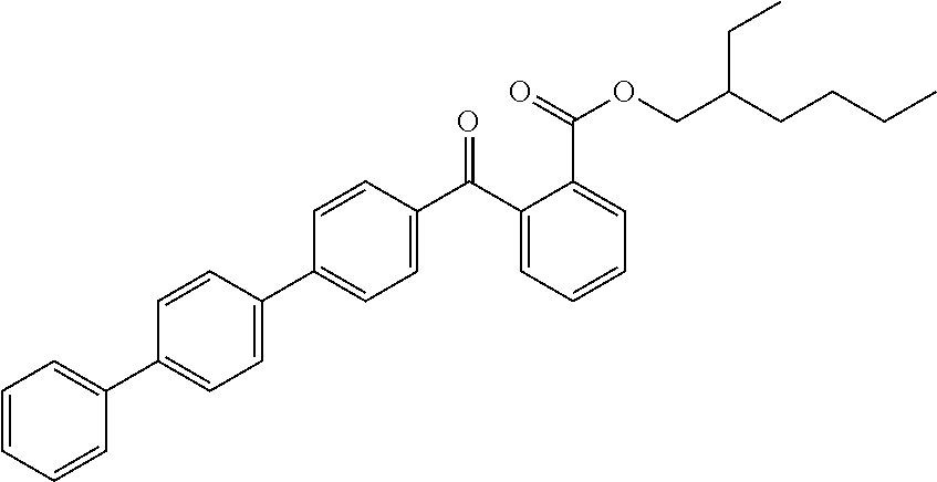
C1=CC(C2=CC=C(C(C3=CC=CC=C3C(=O)OCC(CCCC)CC)=O)C=C2)=CC=C1C1=CC=CC=C1
